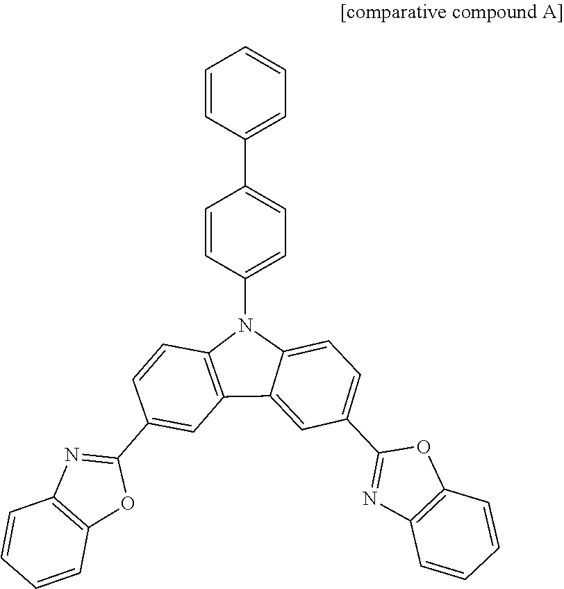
C12=C(C3=CC(C4=NC5=C(O4)C=CC=C5)=CC=C3N1C1=CC=C(C3=CC=CC=C3)C=C1)C=C(C1=NC3=C(O1)C=CC=C3)C=C2
